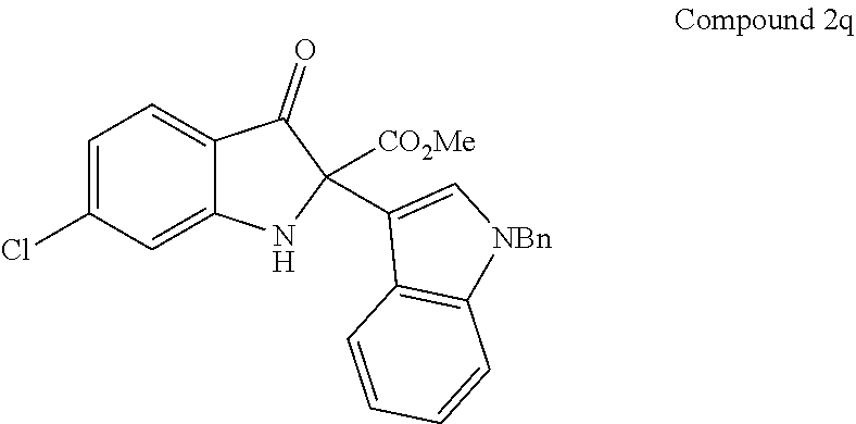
C12=CC(Cl)=CC=C1C(=O)C([CO2Me])(C1=C[NBn]C3=C1C=CC=C3)N2
